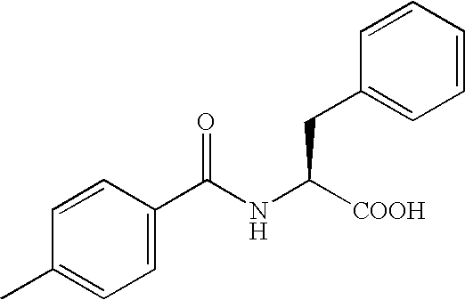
C1=CC(C(NC([COOH])CC2=CC=CC=C2)=O)=CC=C1C
